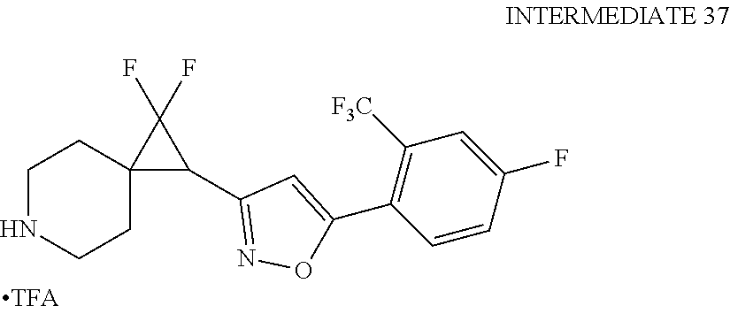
C1NCCC2(C1)C(C1=NOC(C3=C([F3C])C=C(F)C=C3)=C1)C2(F)F
